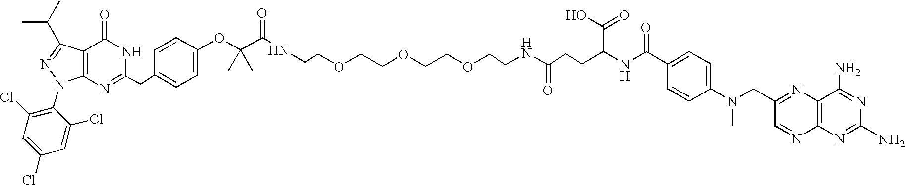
N(CCOCCOCCOCCNC(CCC(NC(C1=CC=C(N(C)CC2=NC3=C(N=C2)N=C(N)N=C3N)C=C1)=O)C(O)=O)=O)C(C(OC1=CC=C(CC2=NC3=C(C(=O)N2)C(C(C)C)=NN3C2=C(Cl)C=C(Cl)C=C2Cl)C=C1)(C)C)=O
